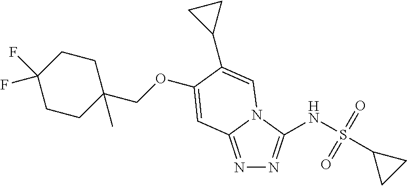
N1=C2N(C(NS(C3CC3)(=O)=O)=N1)C=C(C1CC1)C(OCC1(C)CCC(F)(F)CC1)=C2
